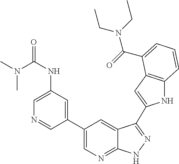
C1(C2=CN=C3C(=C2)C(C2=CC4=C(N2)C=CC=C4C(=O)N(CC)CC)=NN3)=CC(NC(N(C)C)=O)=CN=C1
